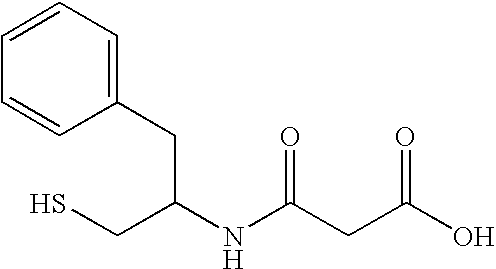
C1=CC=C(CC(CS)NC(=O)CC(=O)O)C=C1
